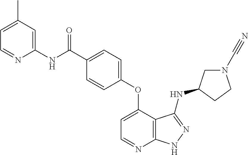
C1(NC(C2=CC=C(OC3=CC=NC4=C3C(NC3CN(C#N)CC3)=NN4)C=C2)=O)=CC(C)=CC=N1
